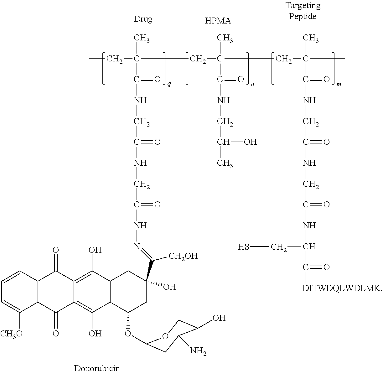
CCC(C)(CC(CC(C)(C)C(=O)NCC(=O)NCC(=O)NC(CS)C(=O)[DITWDQLWDLMK])(C)C(NCC(C)O)=O)C(=O)NCC(NCC(NN=C([CH2OH])C1(O)CC(OC2CC(N)C(O)CO2)C2C(O)=C3C(=O)C4C([CH3O])=CC=CC4C(=O)C3=C(O)C2C1)=O)=O.[HPMA]
